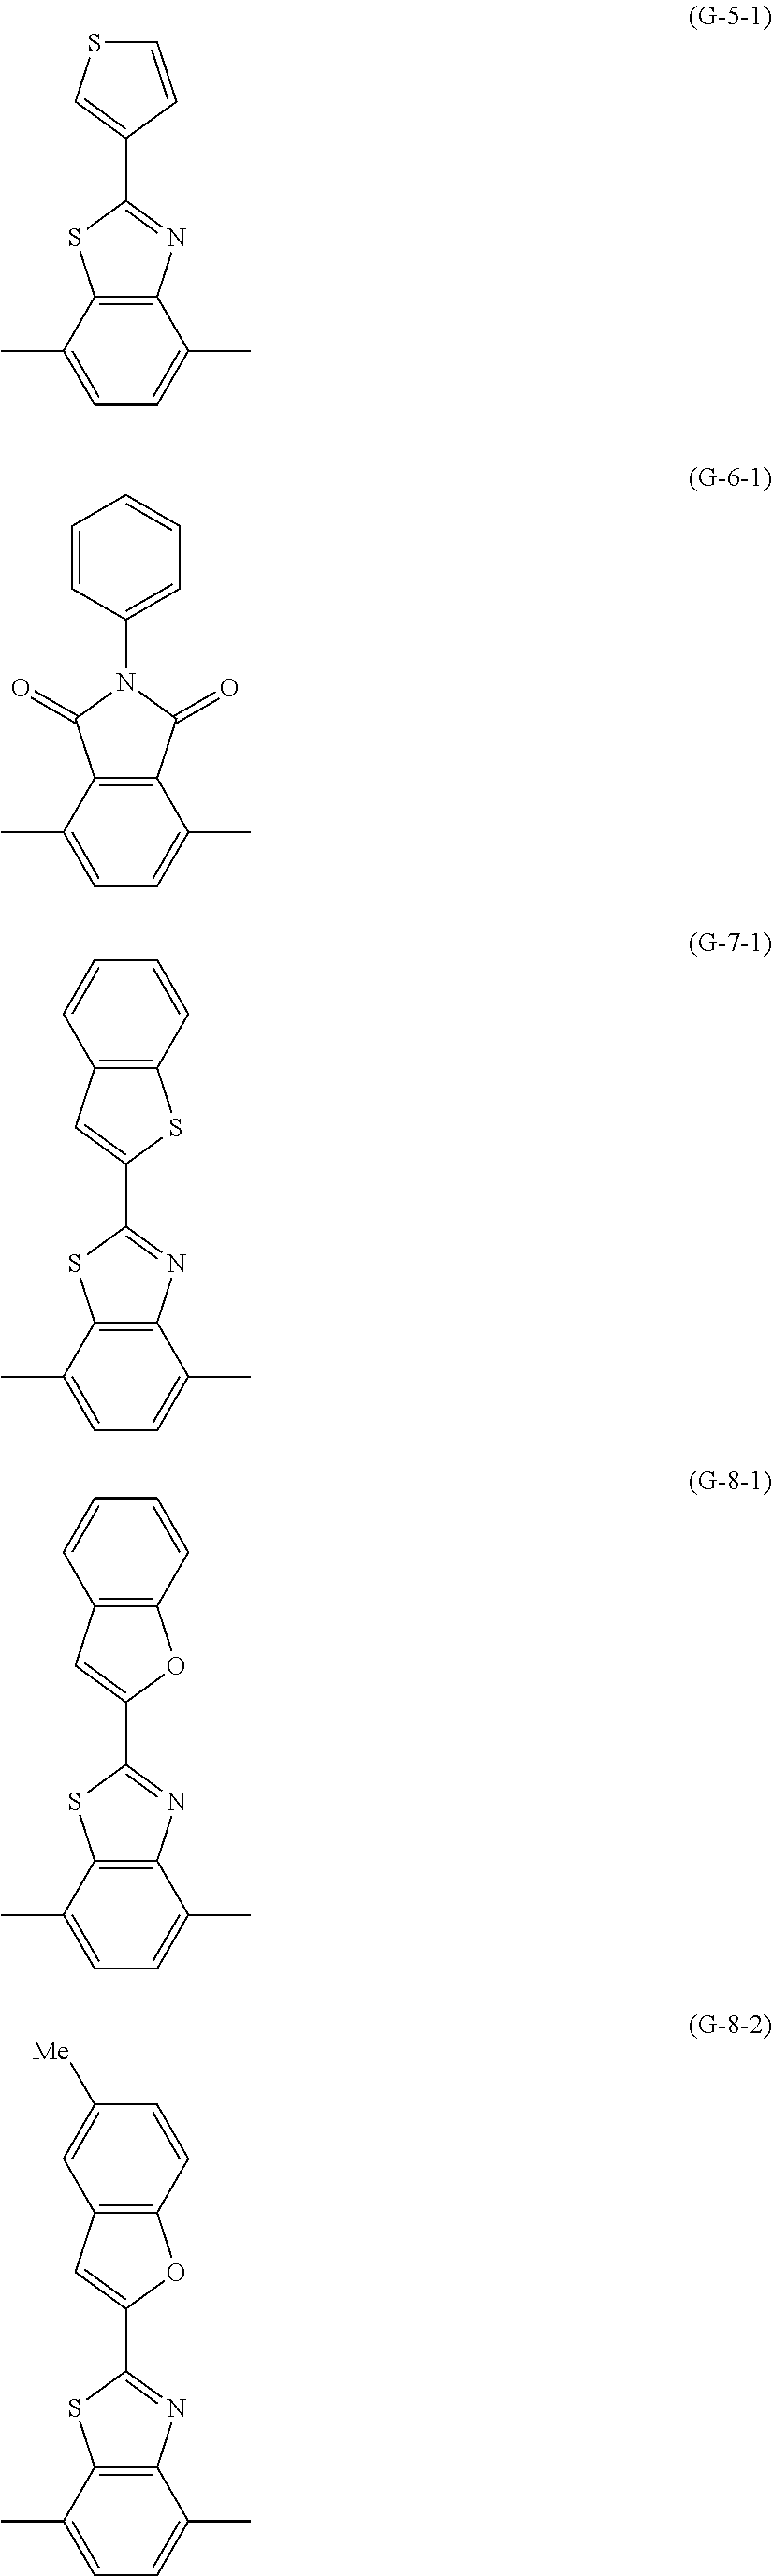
C1(N2C(=O)C3=C(C(C)=CC=C3C)C2=O)=CC=CC=C1.C1(C2=NC3=C(S2)C(C)=CC=C3C)=CSC=C1.C1(C2=NC3=C(S2)C(C)=CC=C3C)=CC2=C(S1)C=CC=C2.C1(C2=NC3=C(S2)C(C)=CC=C3C)=CC2=C(O1)C=CC=C2.C1(C2=NC3=C(S2)C(C)=CC=C3C)=CC2=C(O1)C=CC([Me])=C2
